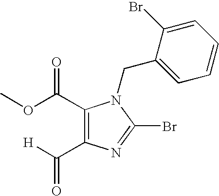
C1(C(OC)=O)=C(C([H])=O)N=C(Br)N1CC1=CC=CC=C1Br
